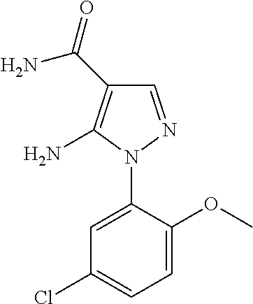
C1=NN(C2=CC(Cl)=CC=C2OC)C(N)=C1C(=O)N
